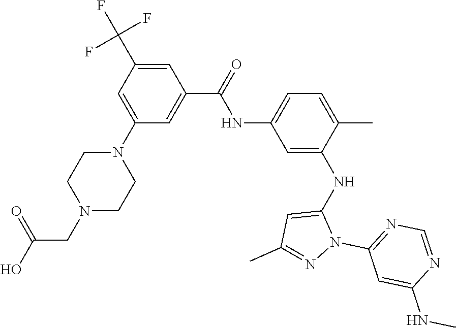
C1(NC(C2=CC(N3CCN(CC(O)=O)CC3)=CC(C(F)(F)F)=C2)=O)=CC=C(C)C(NC2=CC(C)=NN2C2=NC=NC(NC)=C2)=C1
